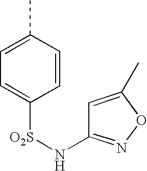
C1=CC(C)=CC=C1[O2S]NC1=NOC(C)=C1
